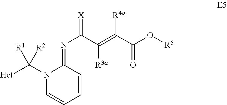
[Het]C(N1C=CC=CC1=NC(C(=C(C(O[R5])=O)[R4a])[R3a])=[X])([R1])[R2]
